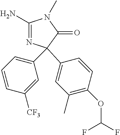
C1(C)=C(OC(F)F)C=CC(C2(C3=CC=CC([CF3])=C3)N=C(N)N(C)C2=O)=C1
